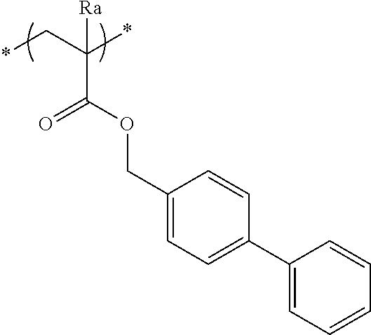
C(C(OCC1=CC=C(C2=CC=CC=C2)C=C1)=O)(C*)(*)[Ra]
